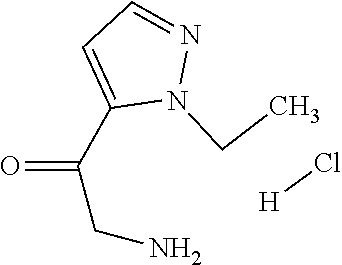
C1(C(=O)CN)=CC=NN1CC.[H]Cl
